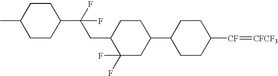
C1CC([CF]=[CFCF3])CCC1C1CCC(CC(C2CCC(C)CC2)(F)F)C(F)(F)C1
